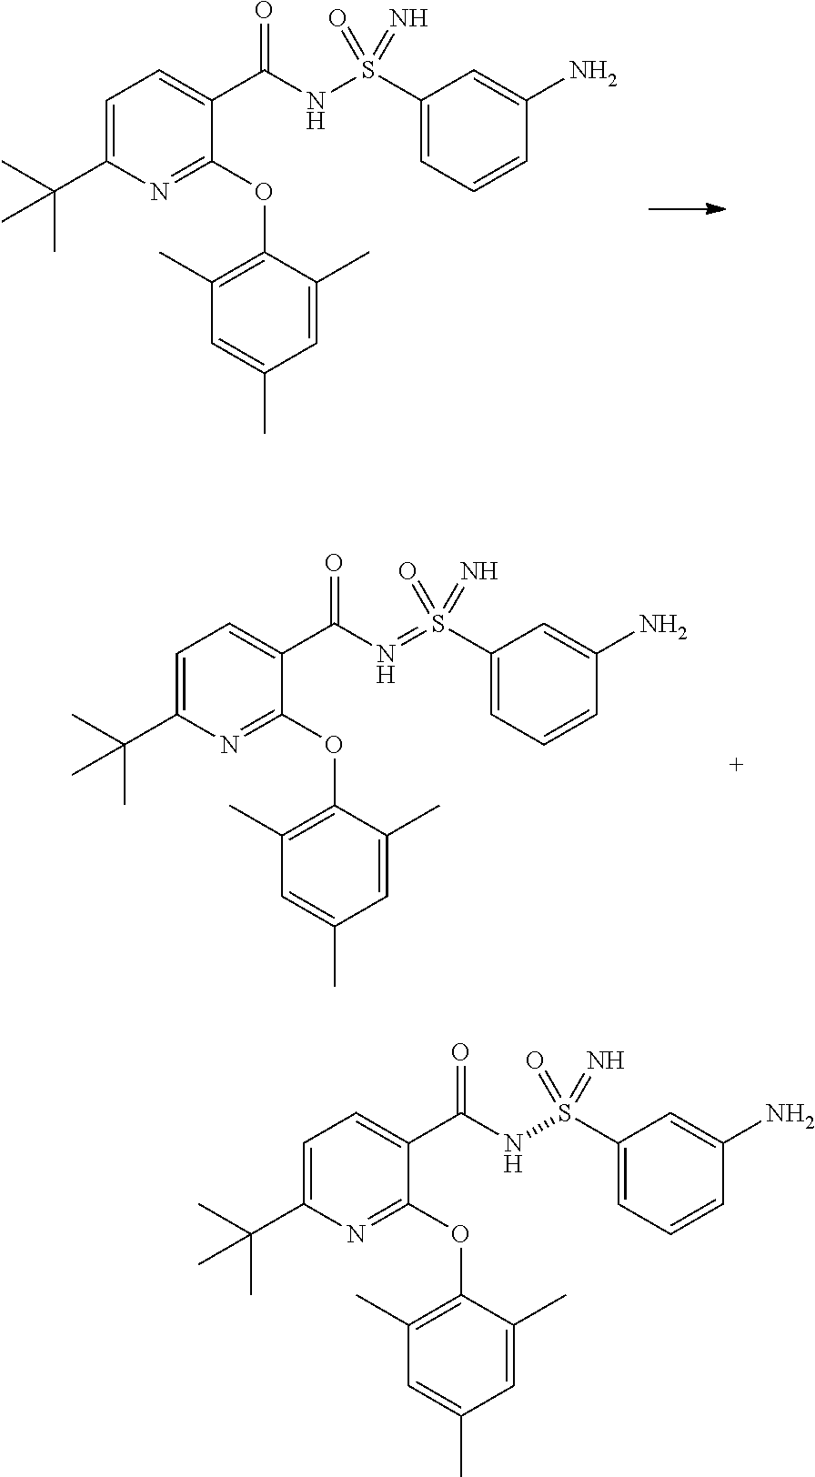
C1(S(NC(C2=CC=C(C(C)(C)C)N=C2OC2=C(C)C=C(C)C=C2C)=O)(=O)=N)=CC=CC(N)=C1.C1(S(=NC(C2=CC=C(C(C)(C)C)N=C2OC2=C(C)C=C(C)C=C2C)=O)(=O)=N)=CC=CC(N)=C1.C1(S(NC(C2=CC=C(C(C)(C)C)N=C2OC2=C(C)C=C(C)C=C2C)=O)(=O)=N)=CC=CC(N)=C1
